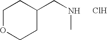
C1OCCC(CNC)C1.Cl
